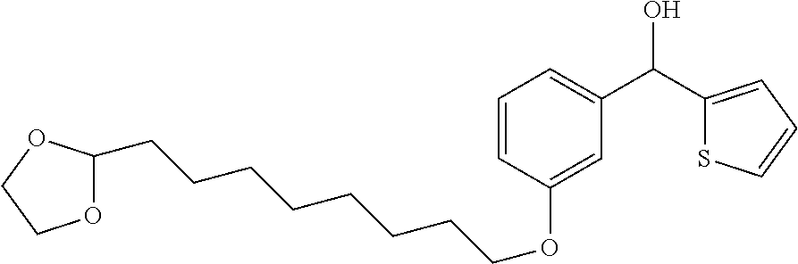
O1C(CCCCCCCCOC2=CC(C(C3=CC=CS3)O)=CC=C2)OCC1
